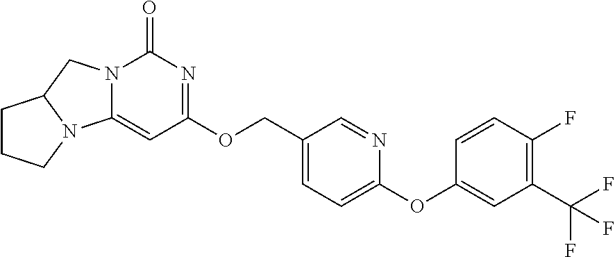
O(C1=CC=C(COC2=NC(=O)N3C(=C2)N2C(C3)CCC2)C=N1)C1=CC(C(F)(F)F)=C(F)C=C1
